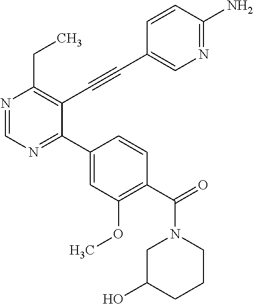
N1=CN=C(C2=CC(OC)=C(C(=O)N3CC(O)CCC3)C=C2)C(C#CC2=CN=C(N)C=C2)=C1CC
